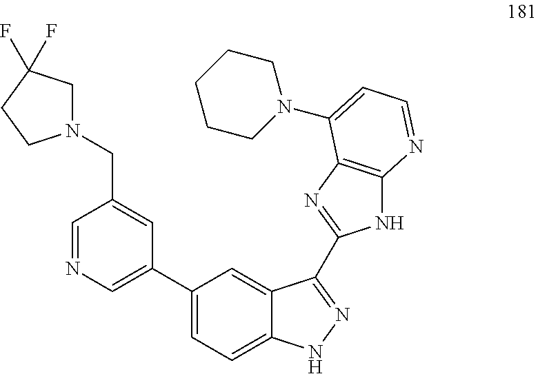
C1=NC=C(C2=CC=C3C(=C2)C(C2=NC4=C(N2)N=CC=C4N2CCCCC2)=NN3)C=C1CN1CC(F)(F)CC1
